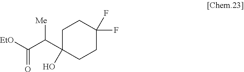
C1CC(F)(F)CCC1(C(C([EtO])=O)[Me])O
